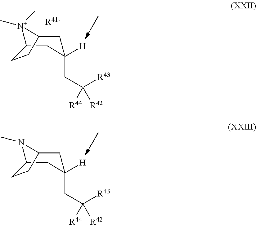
C1(CC([R43])([R44])[R42])([H])CC2[N+](C)(C)C(C1)CC2.[R41-].C1(CC([R43])([R44])[R42])([H])CC2N(C)C(C1)CC2
